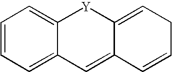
C1=CC=C2C(=C1)[Y]C1=CCC=CC1=C2
